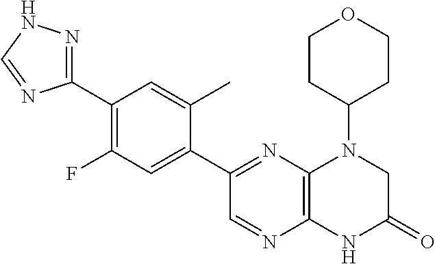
C1(C2=NC3=C(N=C2)NC(=O)CN3C2CCOCC2)=CC(F)=C(C2=NNC=N2)C=C1C
